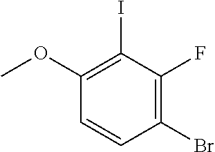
C1=CC(Br)=C(F)C(I)=C1OC
